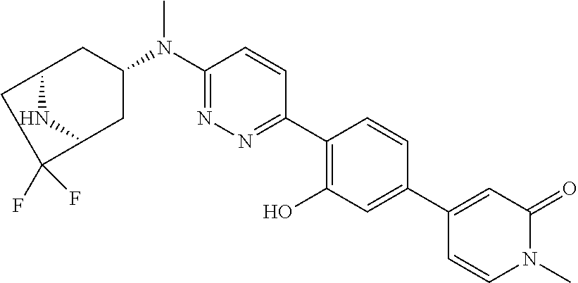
C1(N(C2CC3CC(F)(F)C(C2)N3)C)=NN=C(C2=C(O)C=C(C3=CC(=O)N(C)C=C3)C=C2)C=C1
